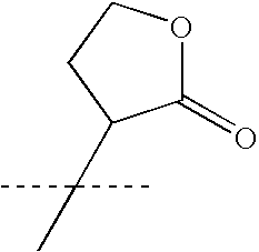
C1(=O)OCCC1C(C)(C)C
